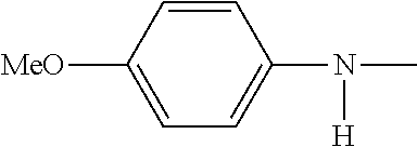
C1=CC([MeO])=CC=C1N(C)[H]
